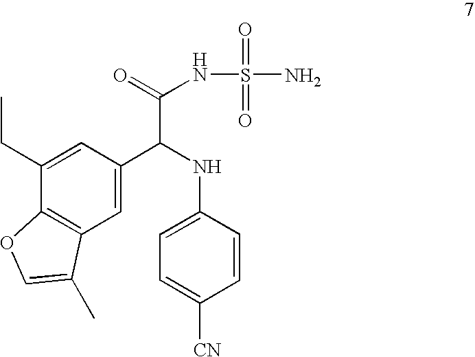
C12=C(C=C(C(NC3=CC=C([CN])C=C3)C(=O)NS(=O)(=O)N)C=C1CC)C(C)=CO2
